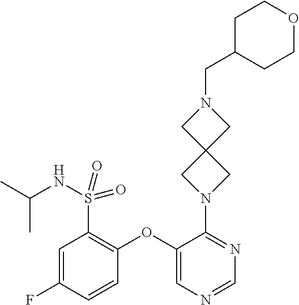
N1(C2=NC=NC=C2OC2=C(S(=O)(=O)NC(C)C)C=C(F)C=C2)CC2(C1)CN(CC1CCOCC1)C2
